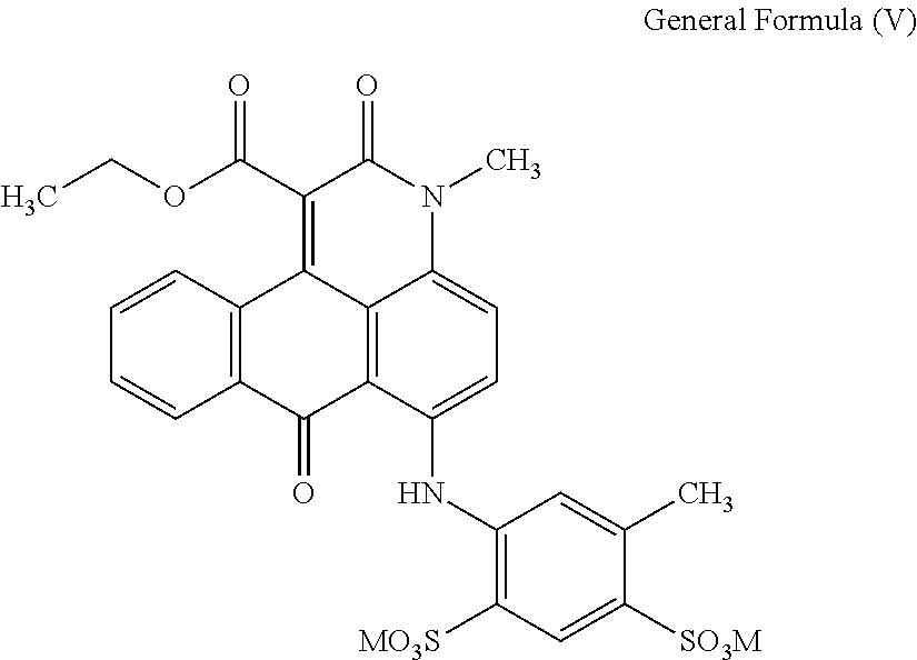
C12=C(C=CC=C1)C1=C(C(OCC)=O)C(=O)N(C)C3=CC=C(NC4=C([MO3S])C=C([SO3M])C(C)=C4)C(=C13)C2=O
